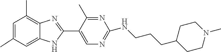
C1=C(C)C=C2C(=C1C)N=C(C1=CN=C(NCCCC3CCN(C)CC3)N=C1C)N2
